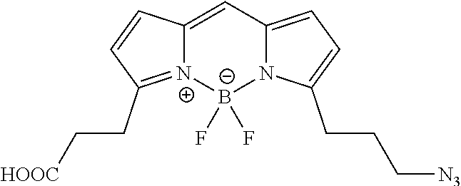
C12=CC3=CC=C(CCC[N3])N3[B-](F)(F)[N+]1=C(CC[HOOC])C=C2
